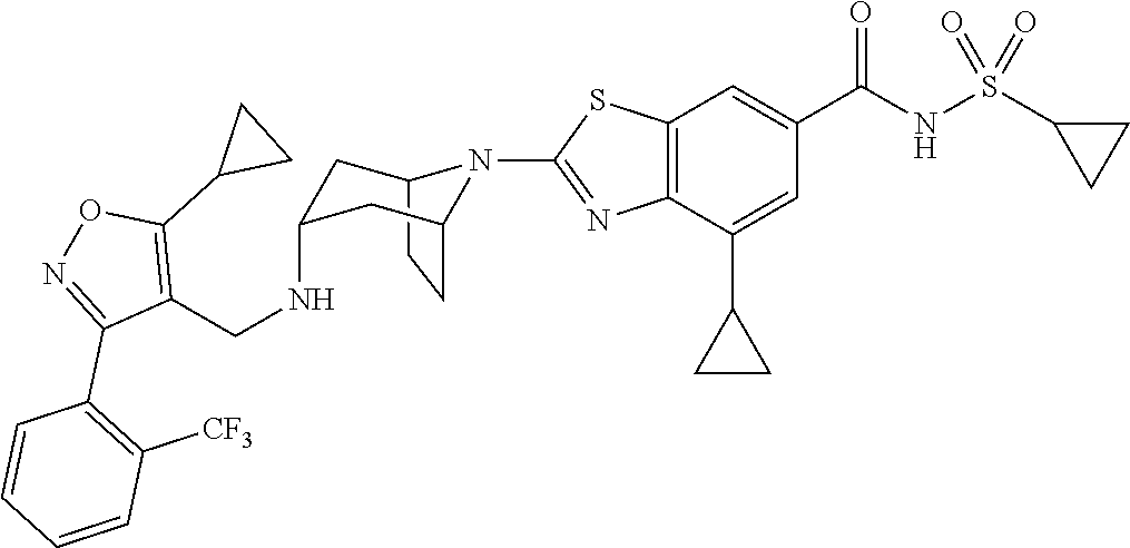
C12CCC(CC(NCC3=C(C4CC4)ON=C3C3=C([CF3])C=CC=C3)C1)N2C1=NC2=C(C=C(C(NS(C3CC3)(=O)=O)=O)C=C2C2CC2)S1
